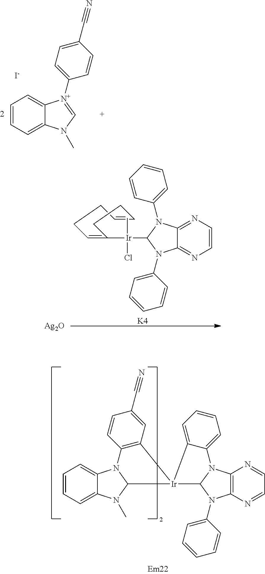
C1=CC=C2C(=C1)[N+](C1=CC=C(C#N)C=C1)=CN2C.[I-].C1=CN=C2C(=N1)N(C1=CC=CC=C1)C([Ir](C1=CCCC=CCC1)(Cl)C)N2C1=CC=CC=C1.[K4].[Ag2O].C1=CC=C2C(=C1)N1C3=C(C=C(C#N)C=C3)[Ir]3(C1N2C)C1=CC=CC=C1N1C2=C(N=CC=N2)N(C2=CC=CC=C2)C13
